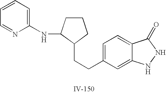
C1=C(CCC2CCCC2NC2=CC=CC=N2)C=C2C(=C1)C(=O)NN2
